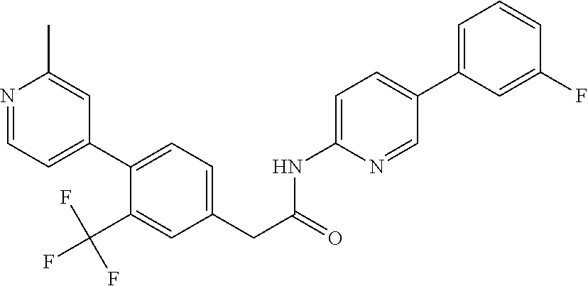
N1=CC=C(C2=CC=C(CC(=O)NC3=CC=C(C4=CC=CC(F)=C4)C=N3)C=C2C(F)(F)F)C=C1C
